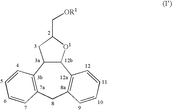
C12C(C3=C(CC4=C1C=CC=C4)C=CC=C3)CC(C[OR1])[O1]2
